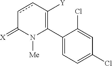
C1(C2=C([Y])ccC(=[X])N2[Me])=CC=C(Cl)C=C1Cl
